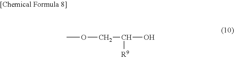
COCC(O)[R9]
